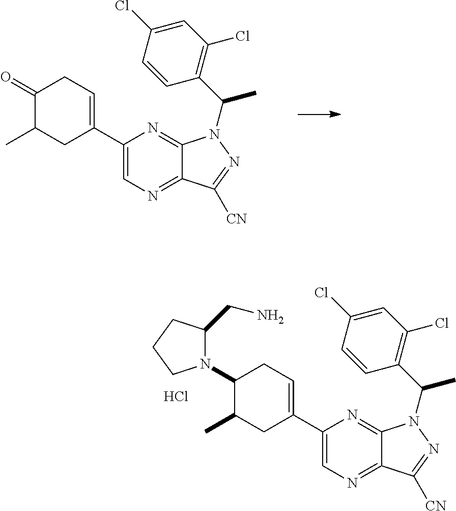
N1(C2C(C)CC(C3=CN=C4C(=N3)N(C(C3=C(Cl)C=C(Cl)C=C3)C)N=C4[CN])=CC2)C(CN)CCC1.Cl.O=C1C(C)CC(C2=CN=C3C(=N2)N(C(C2=C(Cl)C=C(Cl)C=C2)C)N=C3[CN])=CC1
